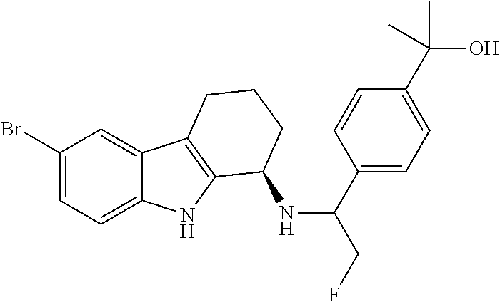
C1(Br)=CC=C2C(=C1)C1=C(N2)C(NC(C2=CC=C(C(O)(C)C)C=C2)CF)CCC1
